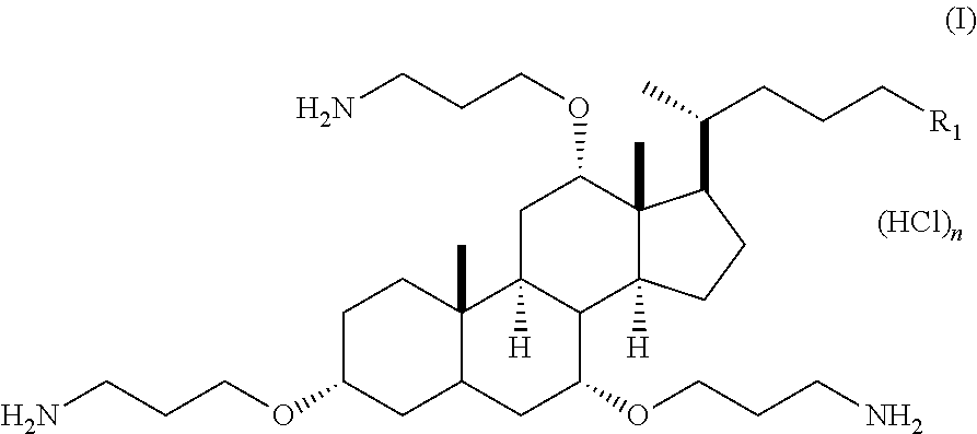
NCCCOC1CC2([H])C(C3([H])C1(C)C(C(C)CCC[R1])CC3)C(OCCCN)CC1C2(C)CCC(OCCCN)C1
